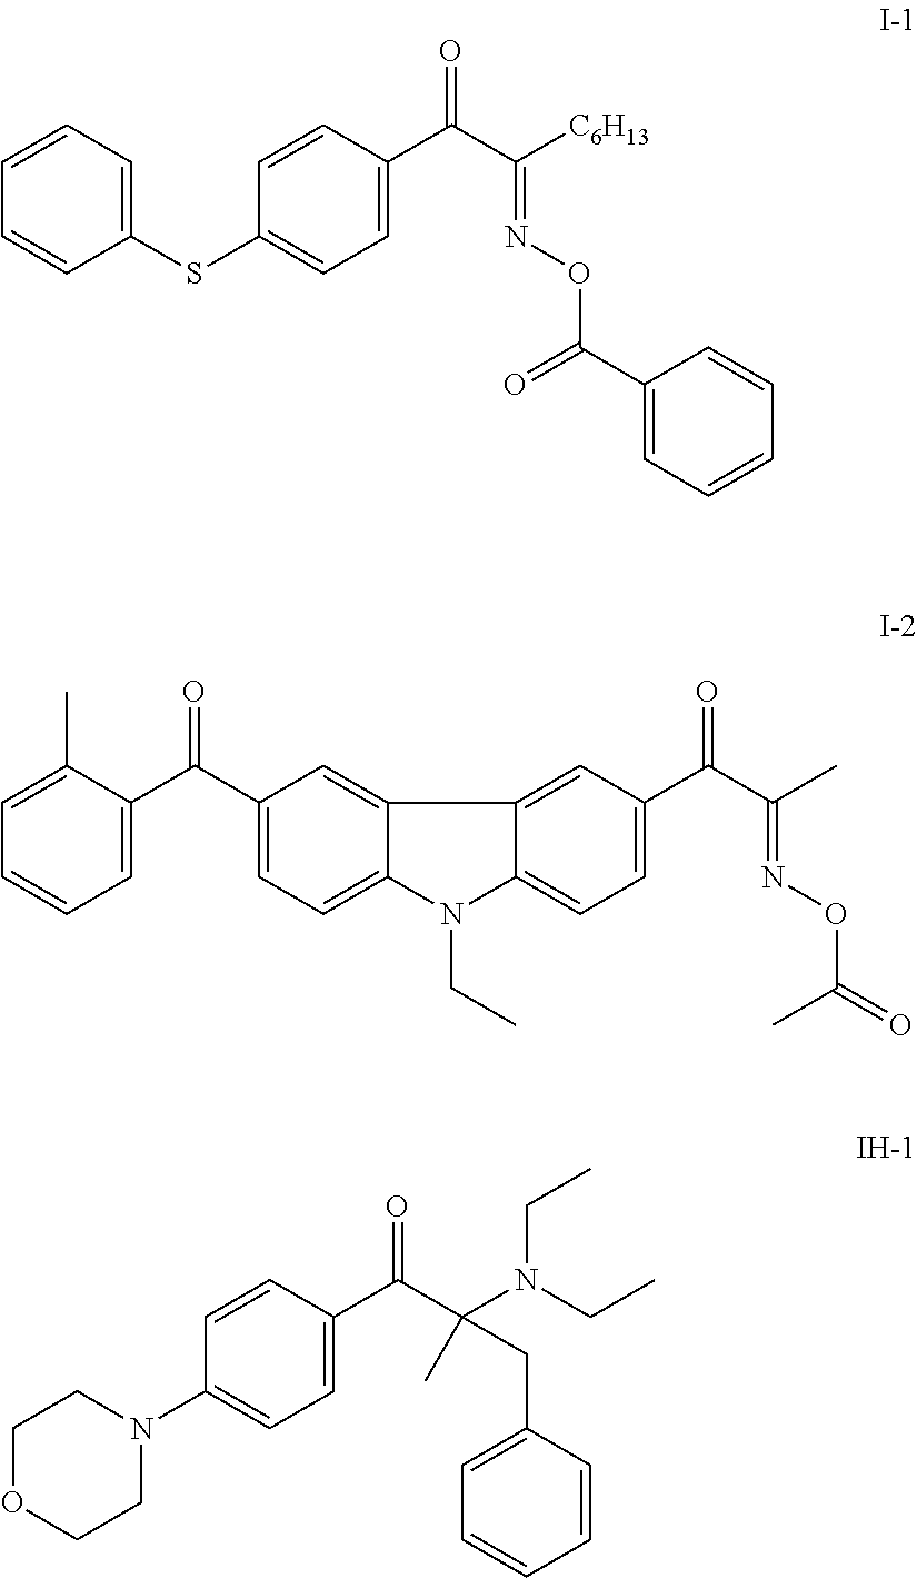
C1=CC=CC(SC2=CC=C(C(C([C6H13])=NOC(C3=CC=CC=C3)=O)=O)C=C2)=C1.C1(C)=CC=CC=C1C(C1=CC=C2C(=C1)C1=CC(C(C(=NOC(C)=O)C)=O)=CC=C1N2CC)=O.C1=CC(N2CCOCC2)=CC=C1C(=O)C(N(CC)CC)(C)CC1=CC=CC=C1
